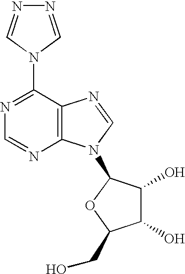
C12=C(N=CN1C1C(O)C(O)C(CO)O1)C(N1C=NN=C1)=NC=N2
